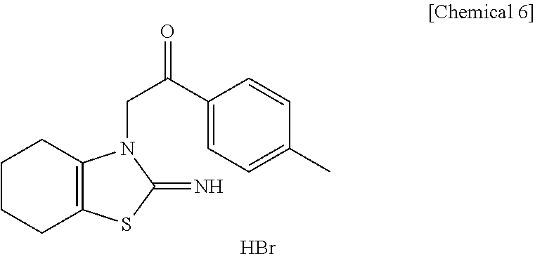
C1CCC2=C(C1)N(CC(C1=CC=C(C)C=C1)=O)C(=N)S2.Br
